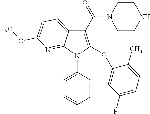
C1(C(=O)N2CCNCC2)=C(OC2=CC(F)=CC=C2C)N(C2=CC=CC=C2)C2=NC(OC)=CC=C12
